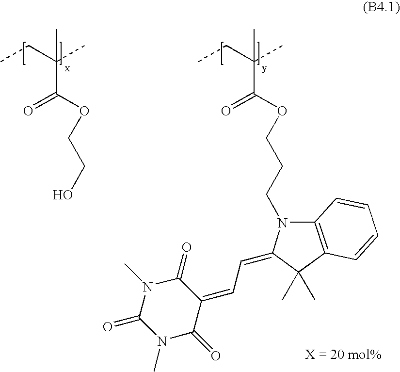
CCC(C)(C)C(OCCO)=O.CCC(C)(C)C(OCCCN1C2=C(C(C)(C)C1=CC=C1C(=O)N(C)C(=O)N(C)C1=O)C=CC=C2)=O
